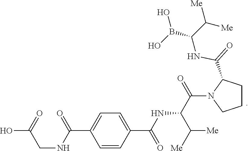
C1=CC(C(=O)NC(C([Me])[Me])C(=O)N2CCCC2C(=O)NC(B(O)O)C([Me])[Me])=CC=C1C(=O)NCC(=O)O
